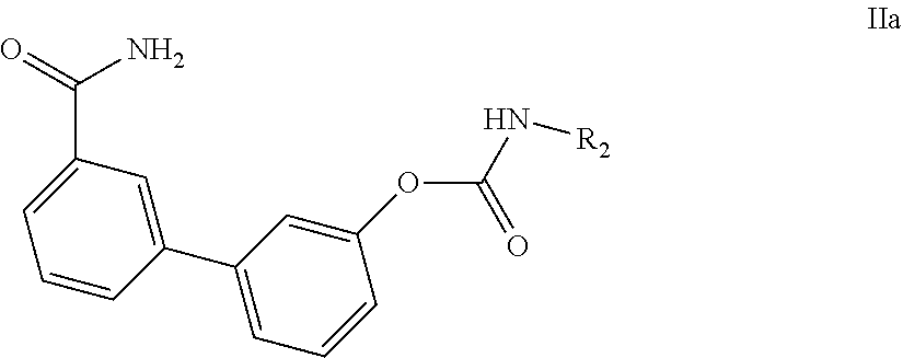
C1=CC(C2=CC=CC(OC(N[R2])=O)=C2)=CC(C(=O)N)=C1
